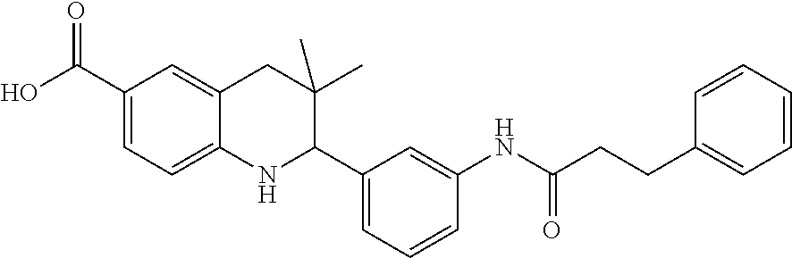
C1(C(O)=O)=CC=C2C(=C1)CC(C)(C)C(C1=CC=CC(NC(CCC3=CC=CC=C3)=O)=C1)N2
